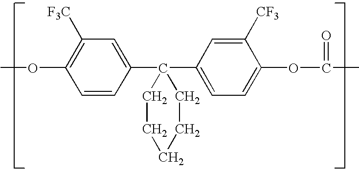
C1=CC(C2(C3=CC=C(OC(=O)C)C([CF3])=C3)CCCCC2)=CC([F3C])=C1OC
